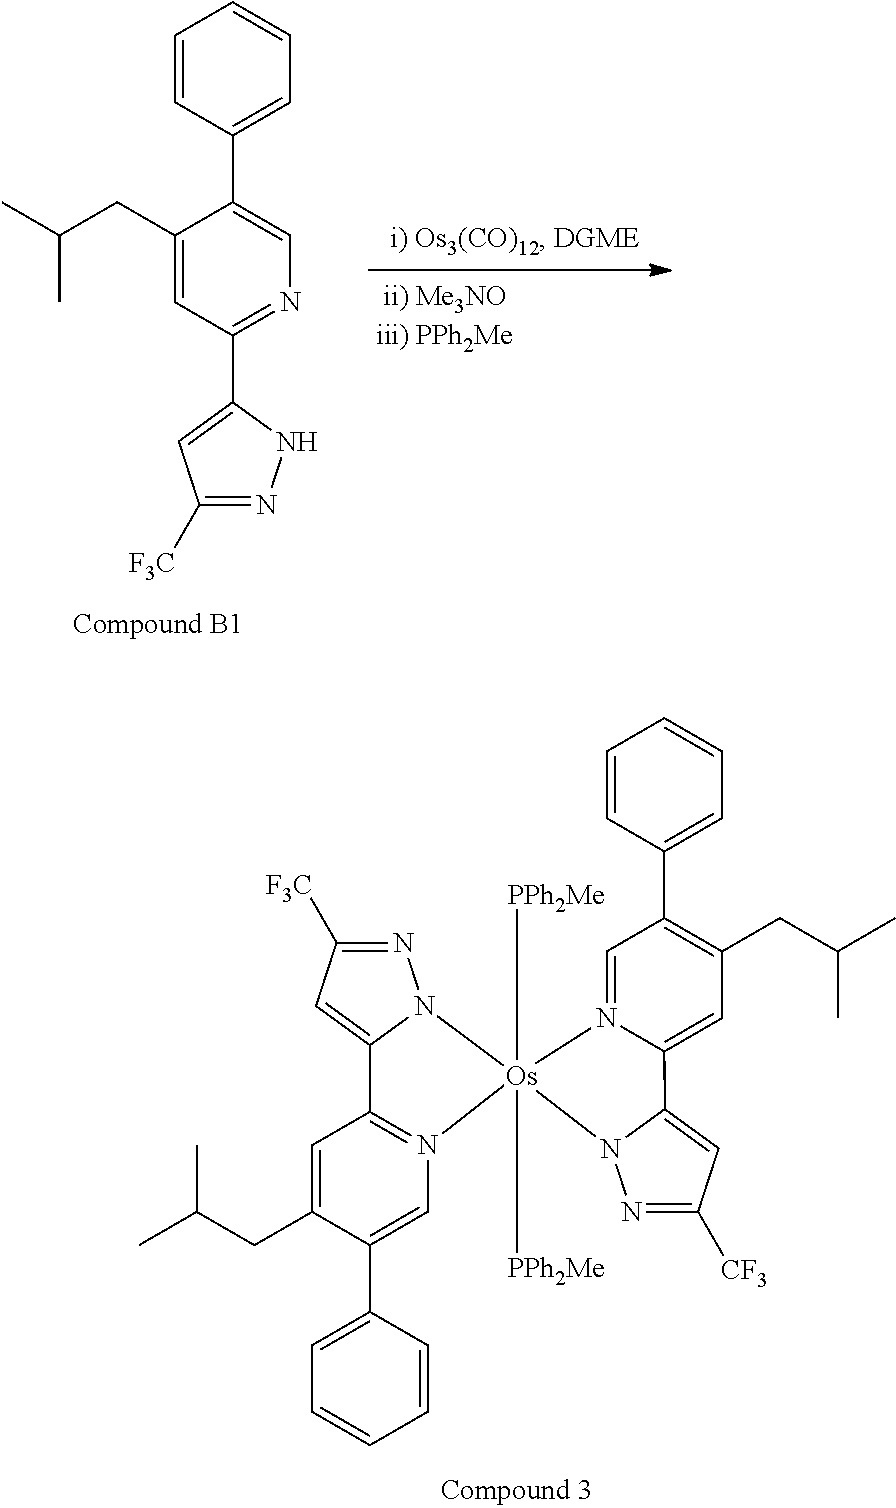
C1(CC(C)C)=CC(C2=CC([F3C])=NN2)=NC=C1C1=CC=CC=C1.N1=C([F3C])C=C2N1[Os]1([PPh2Me])([PPh2Me])(N3=C2C=C(CC(C)C)C(C2=CC=CC=C2)=C3)N2=CC(C3=CC=CC=C3)=C(CC(C)C)C=C2C2=CC([CF3])=NN12
